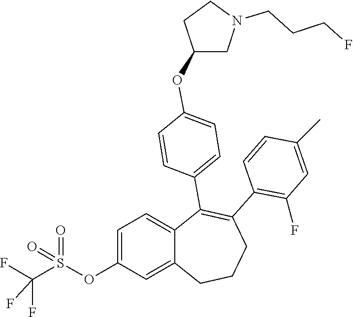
C1=CC(C)=CC(F)=C1C1=C(C2=CC=C(OC3CCN(CCCF)C3)C=C2)C2=CC=C(OS(=O)(=O)C(F)(F)F)C=C2CCC1
